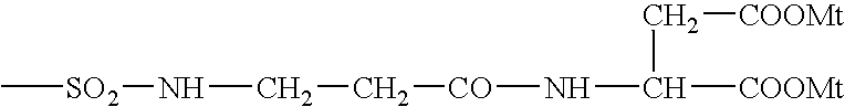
C[SO2]NCC[CO]NC([COOMt])C[COOMt]
